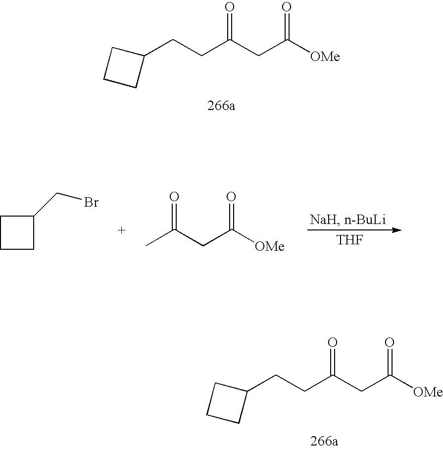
C1(CCC(CC([OMe])=O)=O)CCC1.[THF].CC(CC([OMe])=O)=O.C1(CBr)CCC1.C1(CCC(CC([OMe])=O)=O)CCC1
